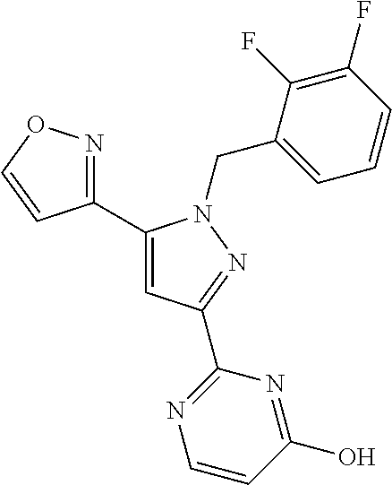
C1(C2=CC(C3=NC=CC(O)=N3)=NN2CC2=CC=CC(F)=C2F)=NOC=C1
